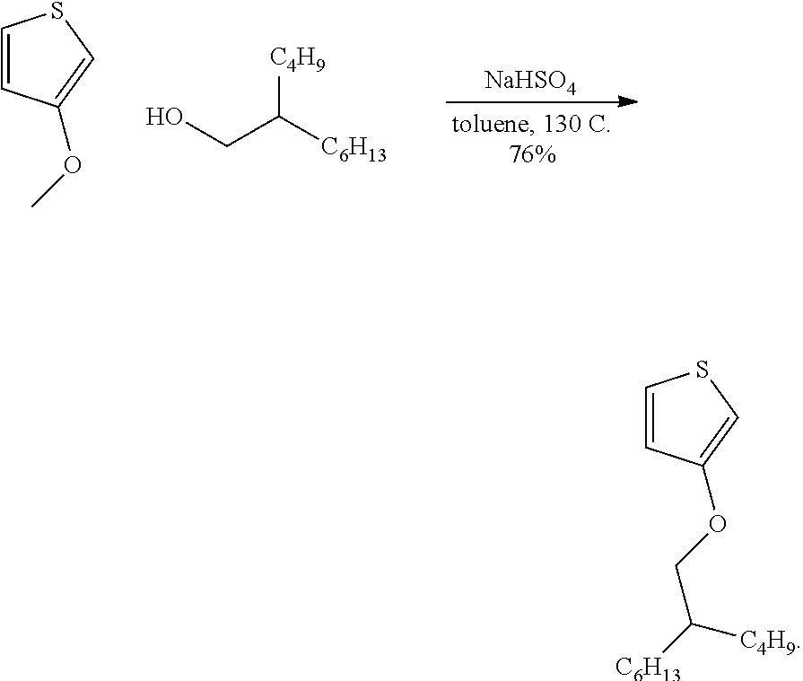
[NaHSO4].C1=CC(OC)=CS1.OCC([C6H13])[C4H9].C1=CC(OCC([C6H13])[C4H9])=CS1
